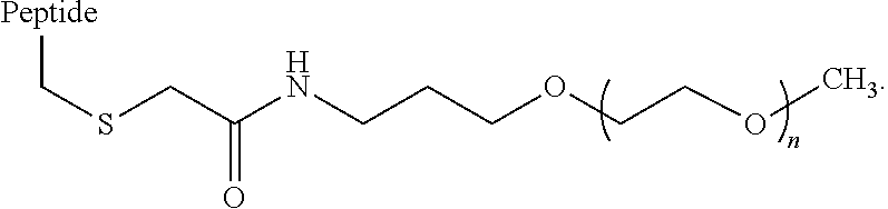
C(SCC(NCCCOCCOC)=O)[Peptide]
